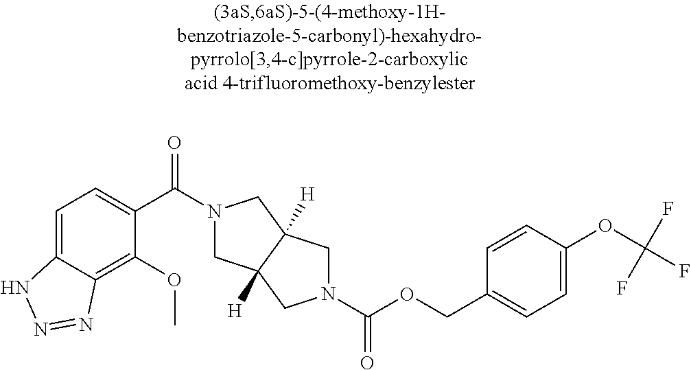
C1(C(=O)N2CC3([H])C([H])(C2)CN(C(=O)OCC2=CC=C(OC(F)(F)F)C=C2)C3)=CC=C2C(=C1OC)N=NN2
